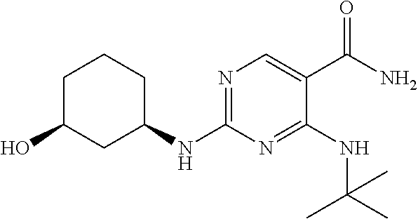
N1=C(NC2CCCC(O)C2)N=C(NC(C)(C)C)C(C(N)=O)=C1
